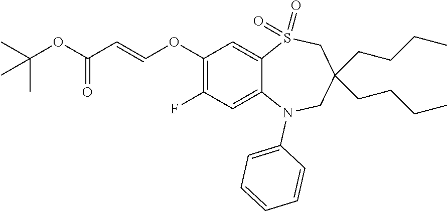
O(C(=O)C=COC1=C(F)C=C2C(=C1)S(=O)(=O)CC(CCCC)(CCCC)CN2C1=CC=CC=C1)C(C)(C)C
